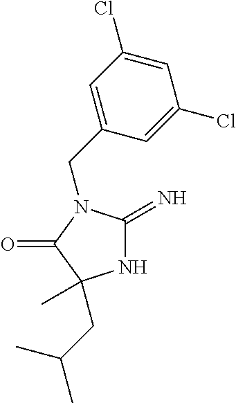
N1C(=N)N(CC2=CC(Cl)=CC(Cl)=C2)C(=O)C1(C)CC(C)C
